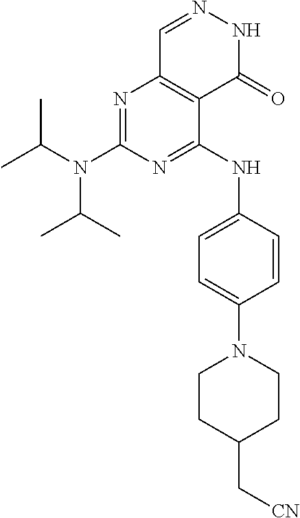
N1=C(N(C(C)C)C(C)C)N=C(NC2=CC=C(N3CCC(C[CN])CC3)C=C2)C2=C1C=NNC2=O
